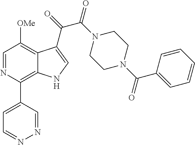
C1=NC(C2=CC=NN=C2)=C2C(=C1[OMe])C(C(=O)C(N1CCN(C(C3=CC=CC=C3)=O)CC1)=O)=CN2
